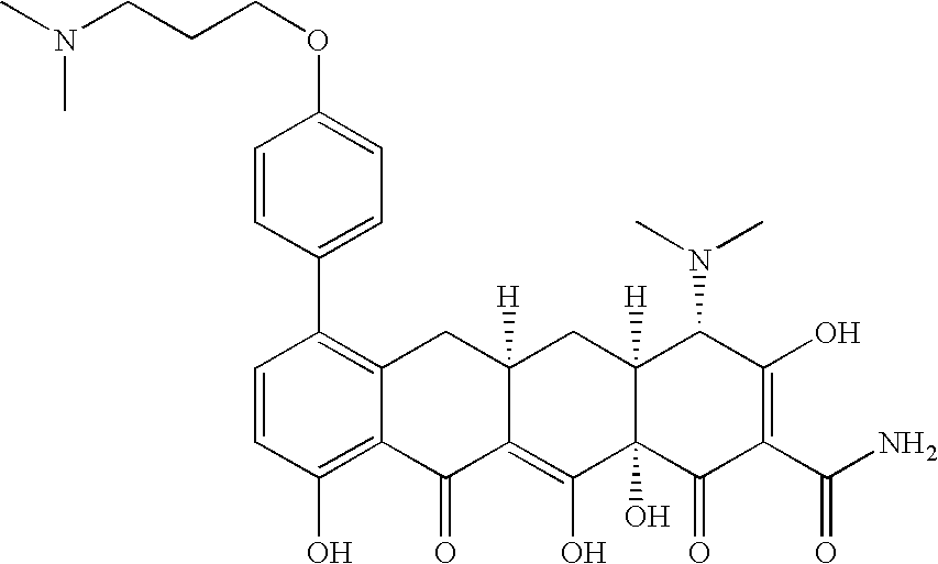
C1=CC(O)=C2C(=C1C1=CC=C(OCCCN(C)C)C=C1)CC1([H])C(=C(O)C3(O)C([H])(C1)C(N(C)C)C(O)=C(C(N)=O)C3=O)C2=O
